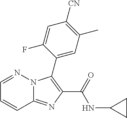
C12=NC(C(=O)NC3CC3)=C(C3=CC(C)=C([CN])C=C3F)N1N=CC=C2
